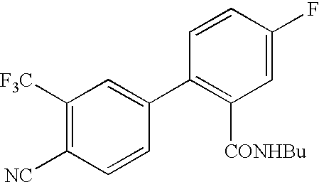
C1([F3C])=C([NC])C=CC(C2=C([CONHBu])C=C(F)C=C2)=C1
